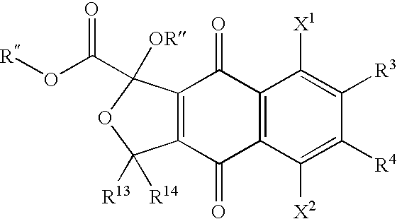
C12=C(C(=O)C3=C(C1=O)C([X1])=C([R3])C([R4])=C3[X2])C([R13])([R14])OC2([OR])C(O[R])=O
